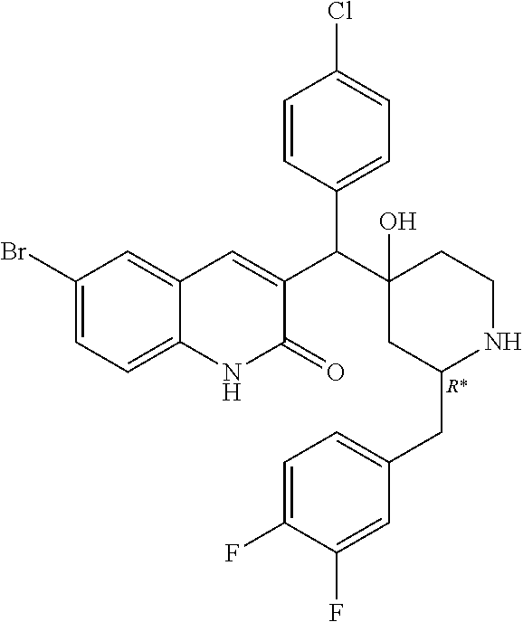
C1(Br)=CC=C2C(=C1)C=C(C(C1(O)CC(CC3=CC=C(F)C(F)=C3)NCC1)C1=CC=C(Cl)C=C1)C(=O)N2.[R*]
